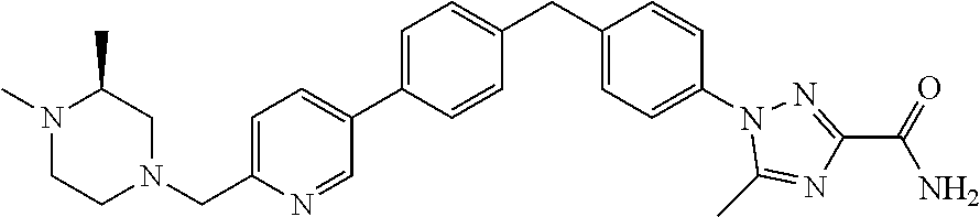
C1=C(C2=CC=C(CN3CC(C)N(C)CC3)N=C2)C=CC(CC2=CC=C(N3C(C)=NC(C(=O)N)=N3)C=C2)=C1
